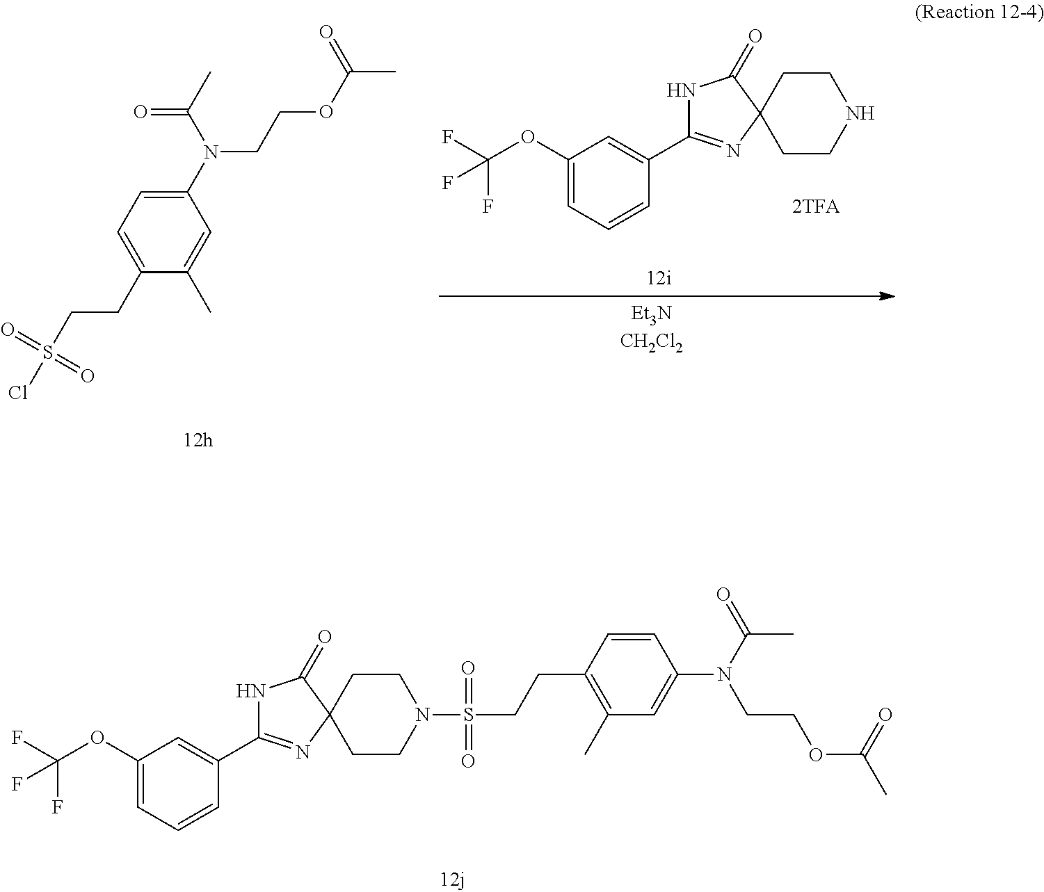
C1(N(C(C)=O)CCOC(C)=O)=CC=C(CCS(Cl)(=O)=O)C(C)=C1.C1(OC(F)(F)F)=CC=CC(C2=NC3(C(=O)N2)CCNCC3)=C1.C1(OC(F)(F)F)=CC=CC(C2=NC3(C(=O)N2)CCN(S(=O)(CCC2=C(C)C=C(N(C(=O)C)CCOC(C)=O)C=C2)=O)CC3)=C1
